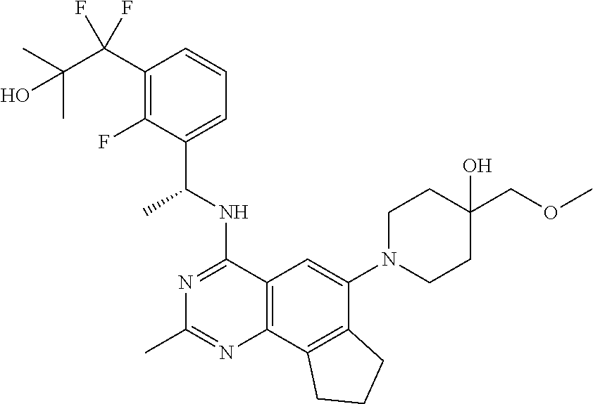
C12=C(C3=C(C(N4CCC(O)(COC)CC4)=C1)CCC3)N=C(C)N=C2NC(C1=CC=CC(C(C(C)(C)O)(F)F)=C1F)C
